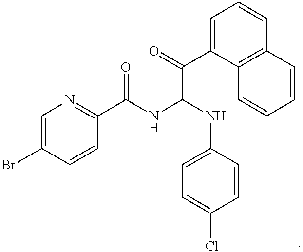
C1=C(Br)C=CC(C(NC(NC2=CC=C(Cl)C=C2)C(C2=CC=CC3=C2C=CC=C3)=O)=O)=N1
